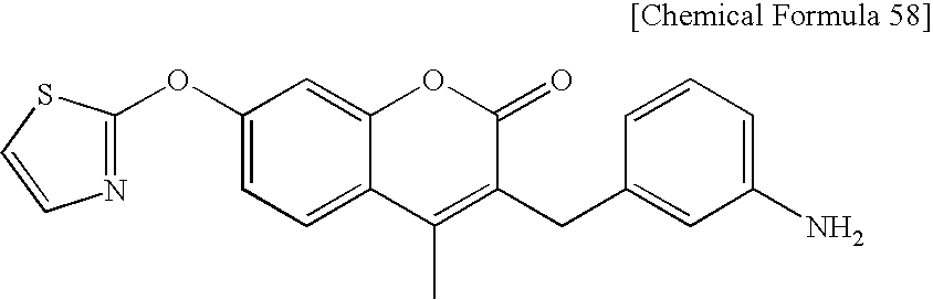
C1(OC2=NC=CS2)=CC=C2C(=C1)OC(=O)C(CC1=CC(N)=CC=C1)=C2C
